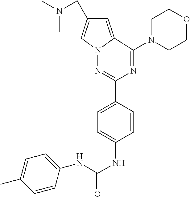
CN(C)CC1=CN2C(=C1)C(N1CCOCC1)=NC(C1=CC=C(NC(NC3=CC=C(C)C=C3)=O)C=C1)=N2
